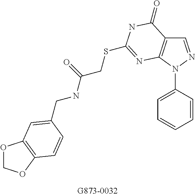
C1=NN(C2=CC=CC=C2)C2=C1C(=O)NC(SCC(NCC1=CC3=C(OCO3)C=C1)=O)=N2
